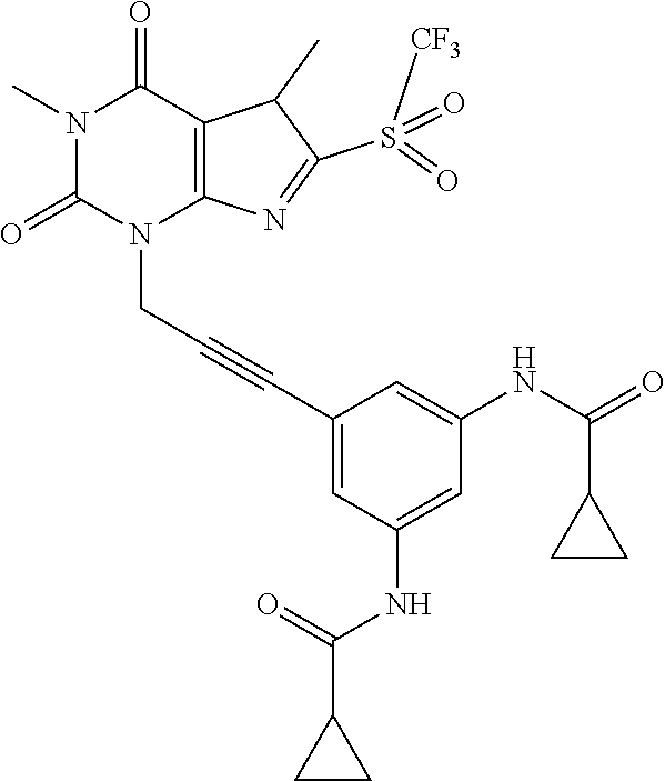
N1(C)C(=O)N(CC#CC2=CC(NC(C3CC3)=O)=CC(NC(=O)C3CC3)=C2)C2=C(C1=O)C(C)C(S([CF3])(=O)=O)=N2
